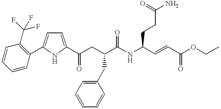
C1=CC=CC(C2=CC=C(C(CC(C(NC(C=CC(OCC)=O)CCC(N)=O)=O)CC3=CC=CC=C3)=O)N2)=C1C(F)(F)F
